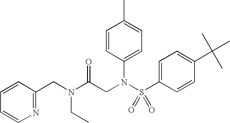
N1=C(CN(CC)C(CN(S(C2=CC=C(C(C)(C)C)C=C2)(=O)=O)C2=CC=C(C)C=C2)=O)C=CC=C1
